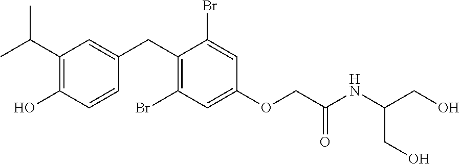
C1(CC2=CC(C(C)C)=C(O)C=C2)=C(Br)C=C(OCC(NC(CO)CO)=O)C=C1Br
